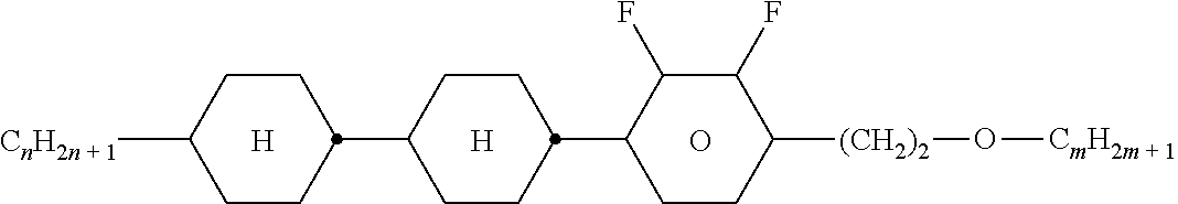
O.[H].C1CC(C2CCC([(CH2)2]O[CmH2m + 1])C(F)C2F)CCC1C1CCC([CnH2n + 1])CC1.[H]
